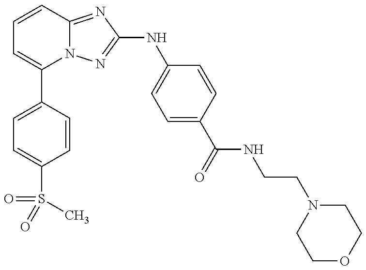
C1=C(C2=CC=CC3=NC(NC4=CC=C(C(NCCN5CCOCC5)=O)C=C4)=NN23)C=CC(S(=O)(=O)C)=C1
